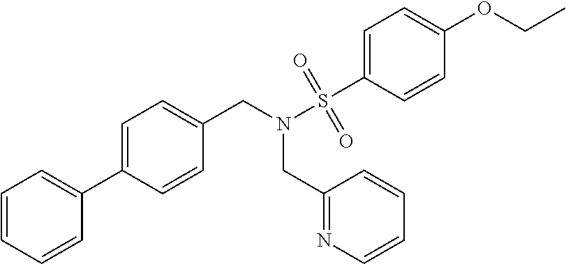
C1=C(C2=CC=CC=C2)C=CC(CN(CC2=NC=CC=C2)S(C2=CC=C(OCC)C=C2)(=O)=O)=C1
